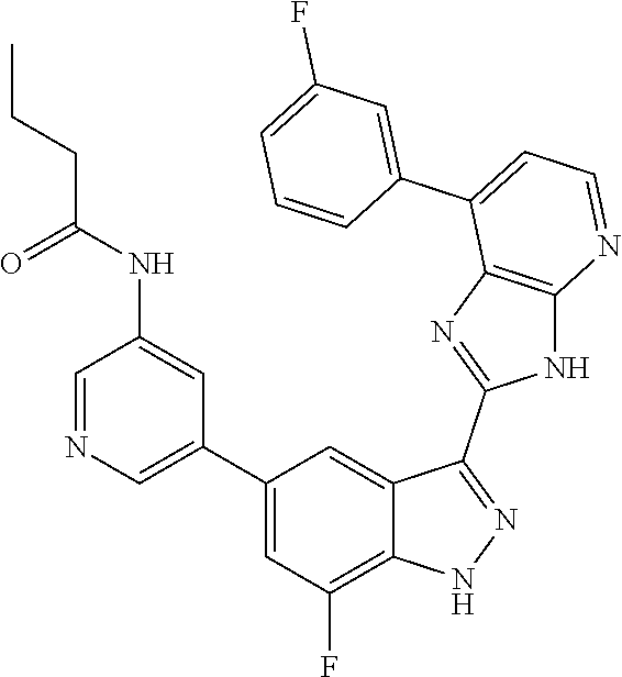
C1=NC=C(C2=CC(F)=C3C(=C2)C(C2=NC4=C(N2)N=CC=C4C2=CC(F)=CC=C2)=NN3)C=C1NC(CCC)=O
